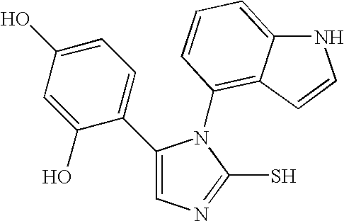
C1(C2=CC=C(O)C=C2O)=CN=C(S)N1C1=C2C(=CC=C1)NC=C2
